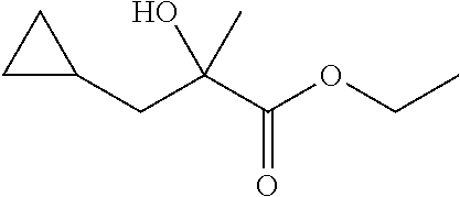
C1C(CC(C(OCC)=O)(O)C)C1
